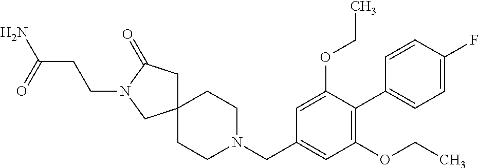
C12(CC(=O)N(CCC(N)=O)C1)CCN(CC1=CC(OCC)=C(C3=CC=C(F)C=C3)C(OCC)=C1)CC2
